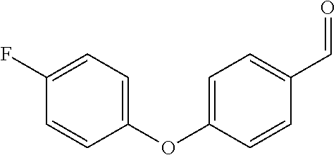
C1(OC2=CC=C(C=O)C=C2)=CC=C(F)C=C1
